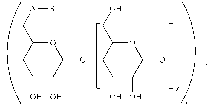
CC1C(O)C(O)C(OC2C(O)C(O)C(OC)OC2CO)OC1C[A][R]
